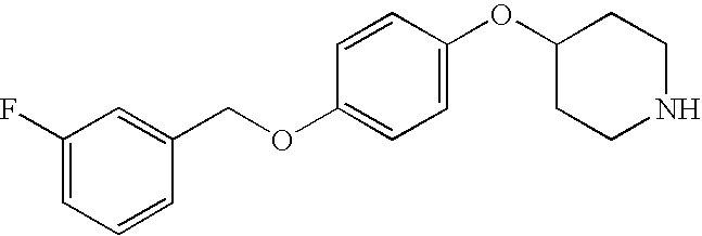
C1(OC2CCNCC2)=CC=C(OCC2=CC(F)=CC=C2)C=C1
